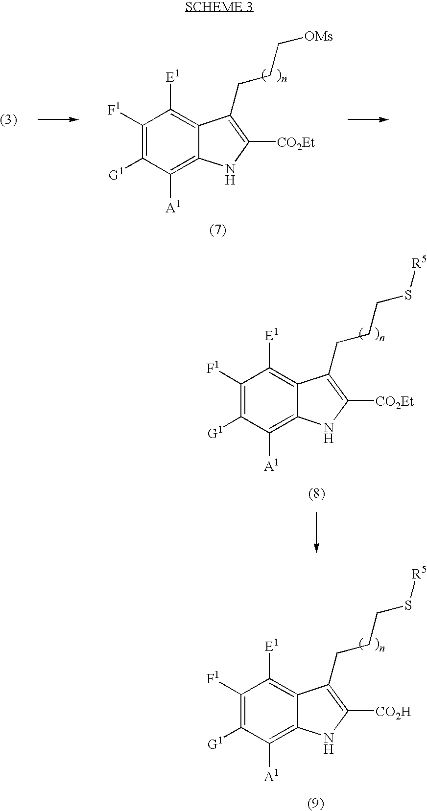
C1([F1])=C([G1])C([A1])=C2C(=C1[E1])C(CCC[OMs])=C([CO2Et])N2.C1([F1])=C([G1])C([A1])=C2C(=C1[E1])C(CCCS[R5])=C([CO2Et])N2.C1([F1])=C([G1])C([A1])=C2C(=C1[E1])C(CCCS[R5])=C([CO2H])N2
